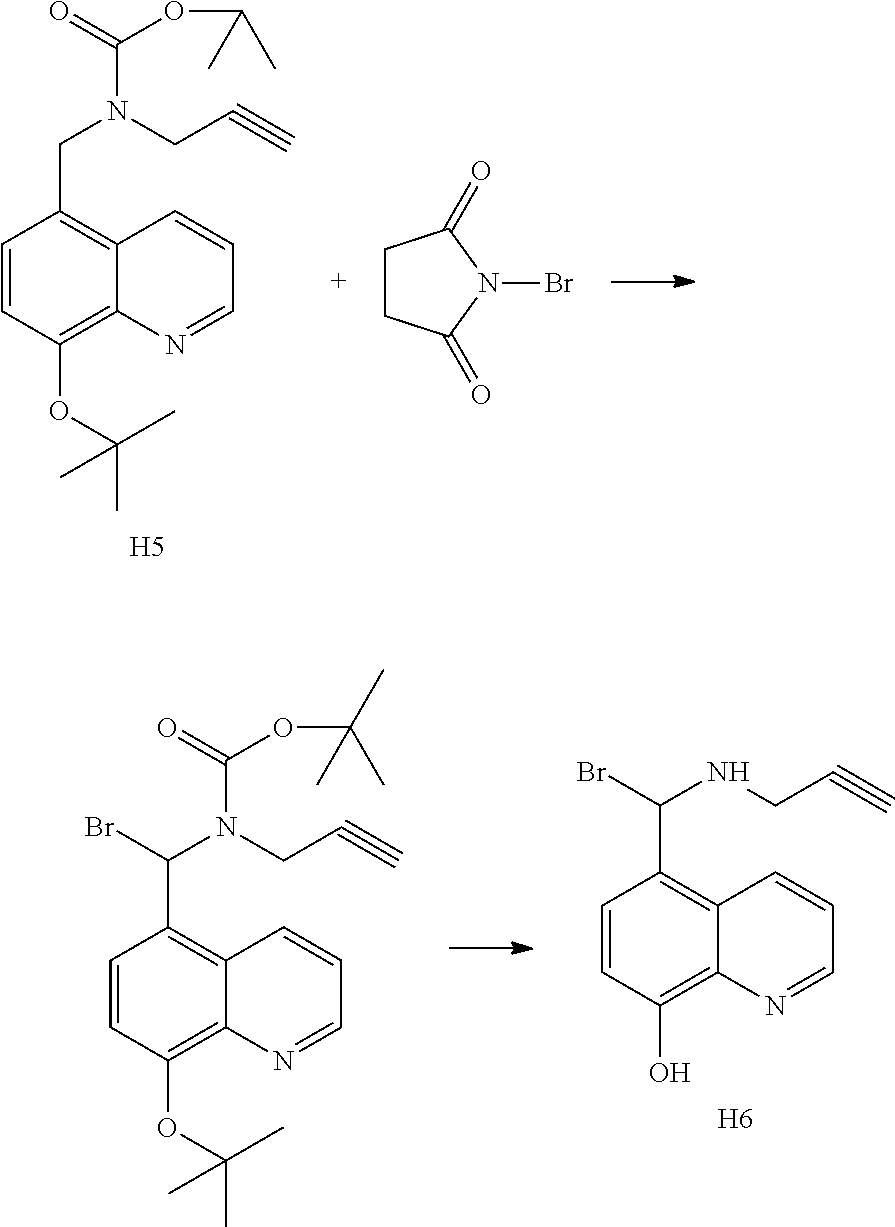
C1=CC(OC(C)(C)C)=C2C(=C1CN(C(=O)OC(C)C)CC#C)C=CC=N2.[H5].C1CC(=O)N(Br)C1=O.C1=CC(OC(C)(C)C)=C2C(=C1C(N(C(=O)OC(C)(C)C)CC#C)Br)C=CC=N2.C1=CC(O)=C2C(=C1C(NCC#C)Br)C=CC=N2.[H6]
